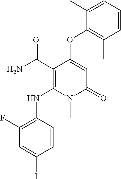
C1(F)=C(NC2=C(C(N)=O)C(OC3=C(C)C=CC=C3C)=CC(=O)N2C)C=CC(I)=C1
